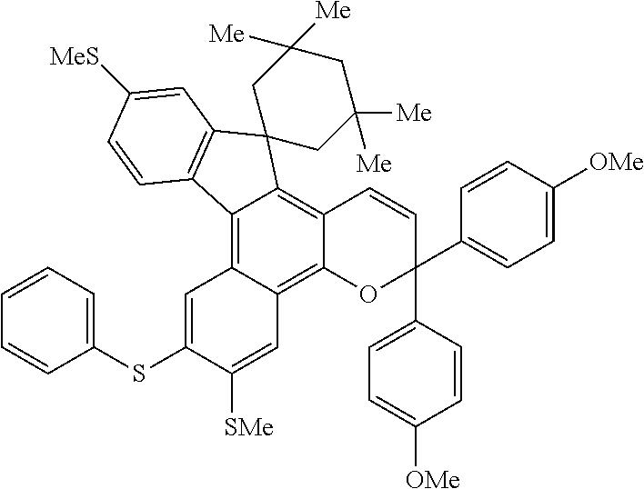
C12=C3C(=C4C(=C1C1(C5=C2C=CC([MeS])=C5)CC([Me])([Me])CC([Me])([Me])C1)C=CC(C1=CC=C([OMe])C=C1)(C1=CC=C([OMe])C=C1)O4)C=C([SMe])C(SC1=CC=CC=C1)=C3
